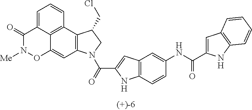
C1=C2C3=C(C=C1)C1=C(C=C3ON([Me])C2=O)N(C(=O)C2=CC3=C(N2)C=CC(NC(C2=CC4=C(N2)C=CC=C4)=O)=C3)CC1CCl
